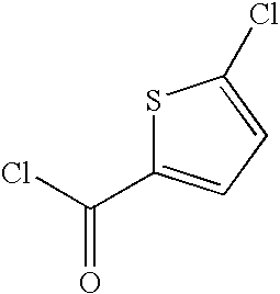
C(=O)(Cl)C1=CC=C(Cl)S1
